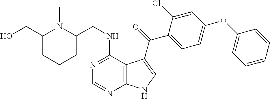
N1=C(NCC2N(C)C(CO)CCC2)C2=C(N=C1)NC=C2C(=O)C1=CC=C(OC2=CC=CC=C2)C=C1Cl
